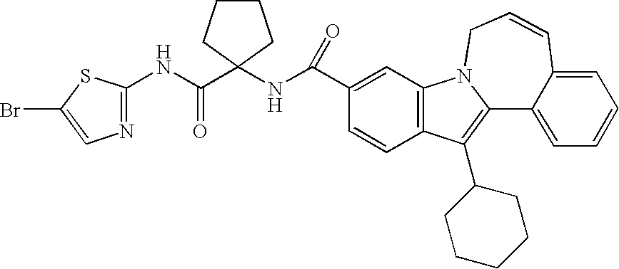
C12=C(C=C(C(NC3(C(NC4=NC=C(Br)S4)=O)CCCC3)=O)C=C1)N1C(=C2C2CCCCC2)C2=CC=CC=C2C=CC1
